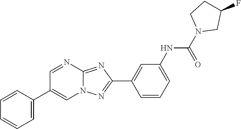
C1=CC=C(NC(N2CC(F)CC2)=O)C=C1C1=NN2C(=N1)N=CC(C1=CC=CC=C1)=C2
